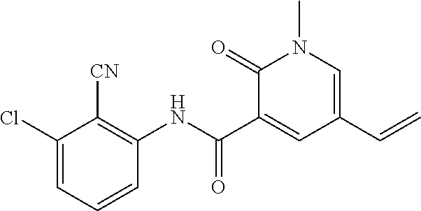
C1(Cl)=CC=CC(NC(C2=CC(C=C)=CN(C)C2=O)=O)=C1[CN]
